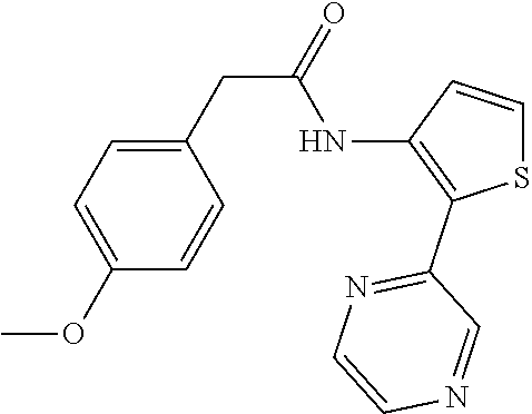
C1=C(OC)C=CC(CC(=O)NC2=C(C3=NC=CN=C3)SC=C2)=C1
